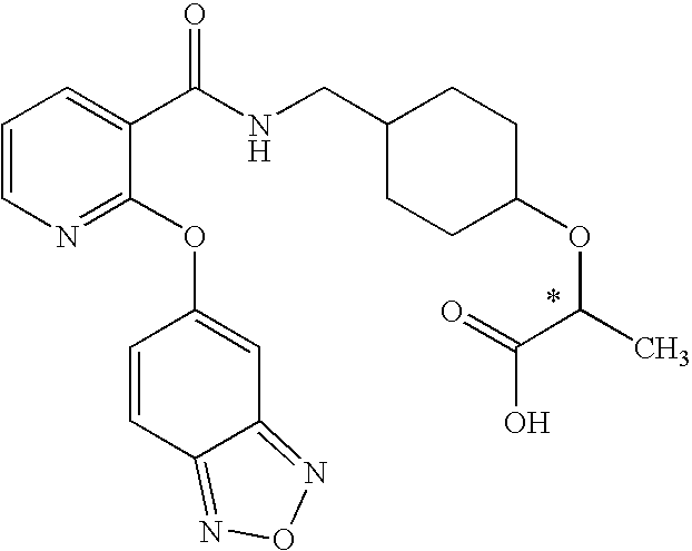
C1=CN=C(OC2=CC3=NON=C3C=C2)C(C(NCC2CCC(OC(C(O)=O)C)CC2)=O)=C1
